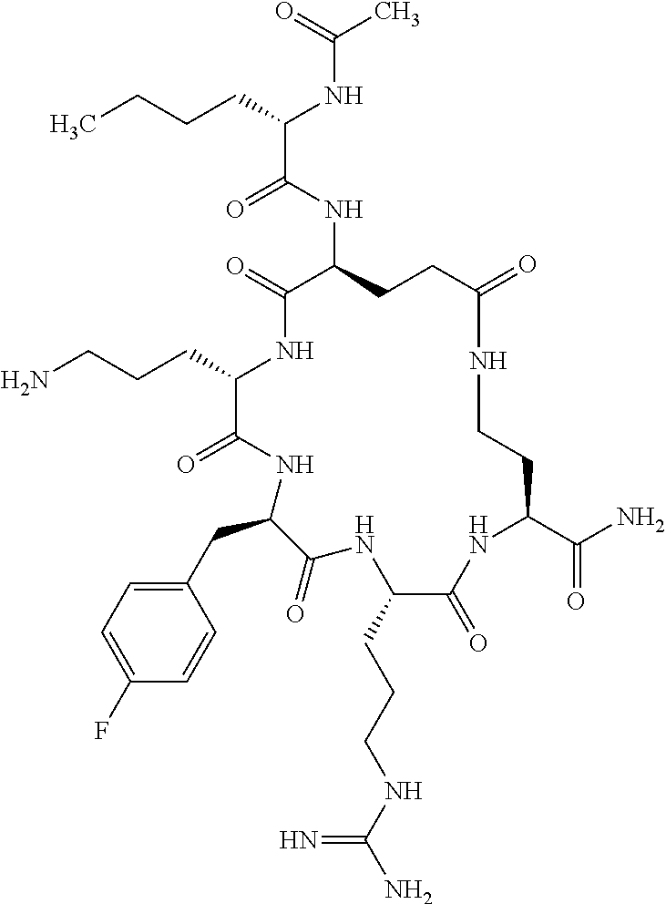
C(C1NC(=O)C(NC(C(CCCC)NC(C)=O)=O)CCC(=O)NCCC(C(N)=O)NC(=O)C(CCCNC(N)=N)NC(=O)C(CC2=CC=C(F)C=C2)NC1=O)CCN
